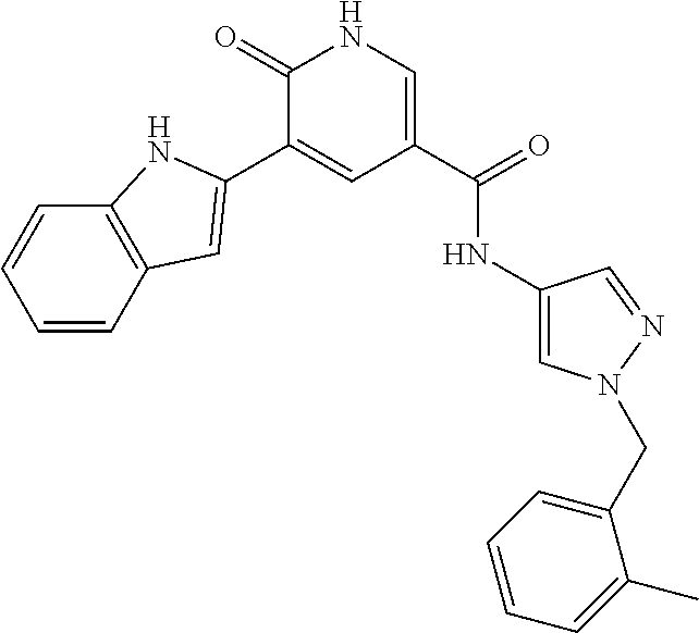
C1(=O)C(C2=CC3=C(C=CC=C3)N2)=CC(C(=O)NC2=CN(CC3=CC=CC=C3C)N=C2)=CN1
